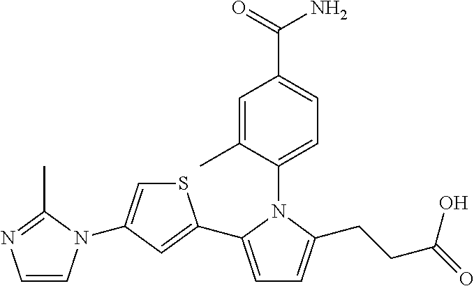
C1=C(C)C(N2C(C3=CC(N4C=CN=C4C)=CS3)=CC=C2CCC(=O)O)=CC=C1C(=O)N
